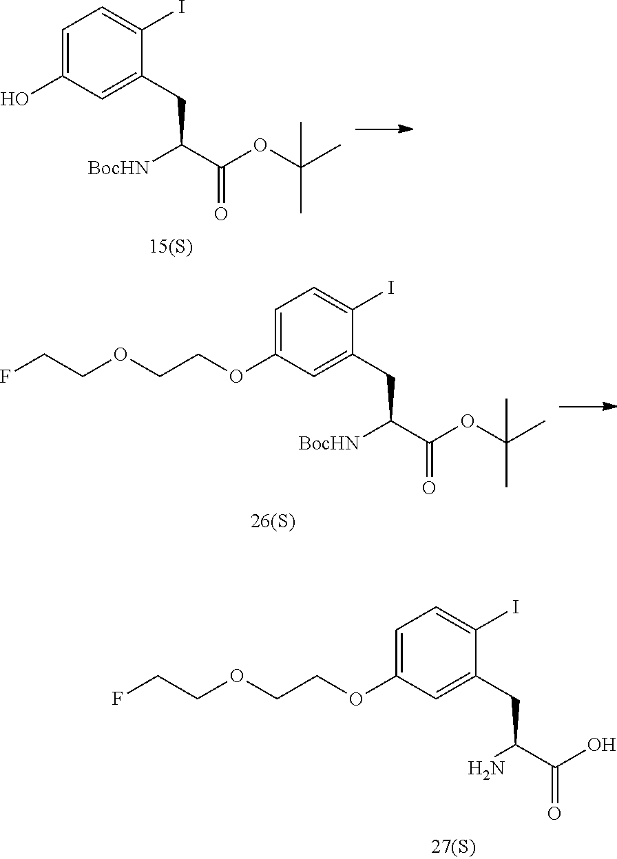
C1=C(O)C=C(CC(C(OC(C)(C)C)=O)[BocHN])C(I)=C1.C(COC1=CC=C(I)C(CC(N)C(=O)O)=C1)OCCF.C(COC1=CC=C(I)C(CC([BocHN])C(=O)OC(C)(C)C)=C1)OCCF
